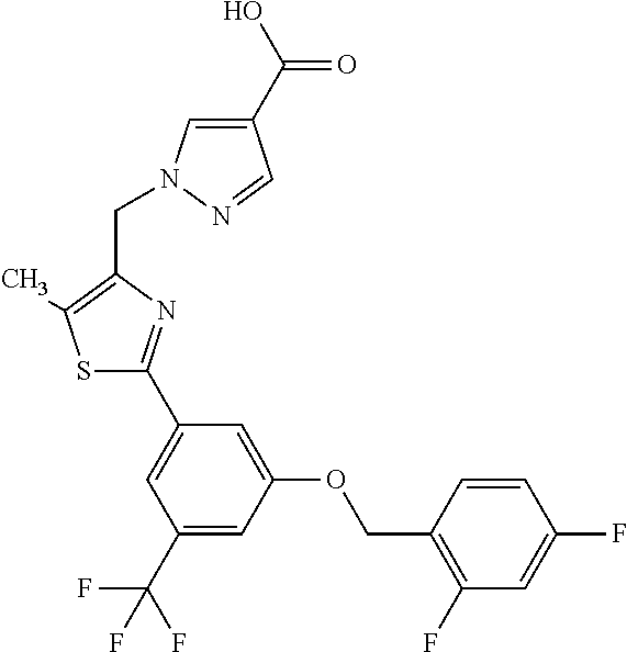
C1(C(O)=O)=CN(CC2=C(C)SC(C3=CC(C(F)(F)F)=CC(OCC4=C(F)C=C(F)C=C4)=C3)=N2)N=C1
